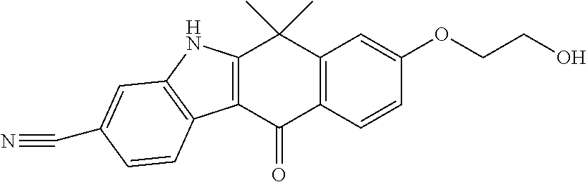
C12=C(C(=O)C3=C(C1(C)C)C=C(OCCO)C=C3)C1=C(N2)C=C(C#N)C=C1
